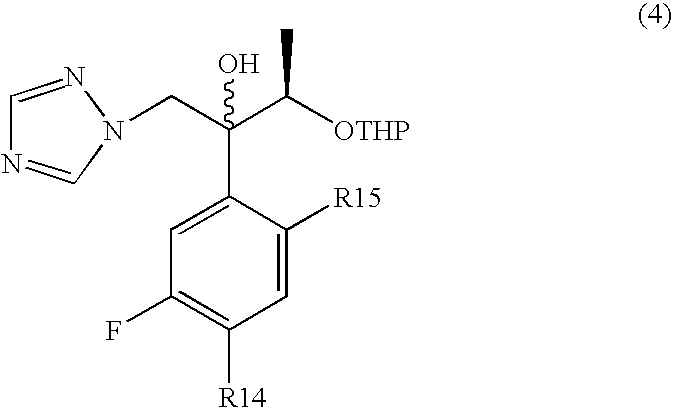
C1(C(C([OTHP])C)(O)CN2C=NC=N2)=CC(F)=C([R14])C=C1[R15]
